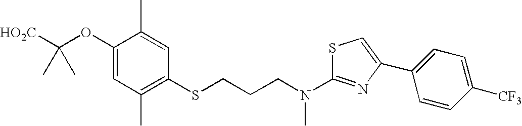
C1(OC([HO2C])(C)C)=CC(C)=C(SCCCN(C2=NC(C3=CC=C([CF3])C=C3)=CS2)C)C=C1C
